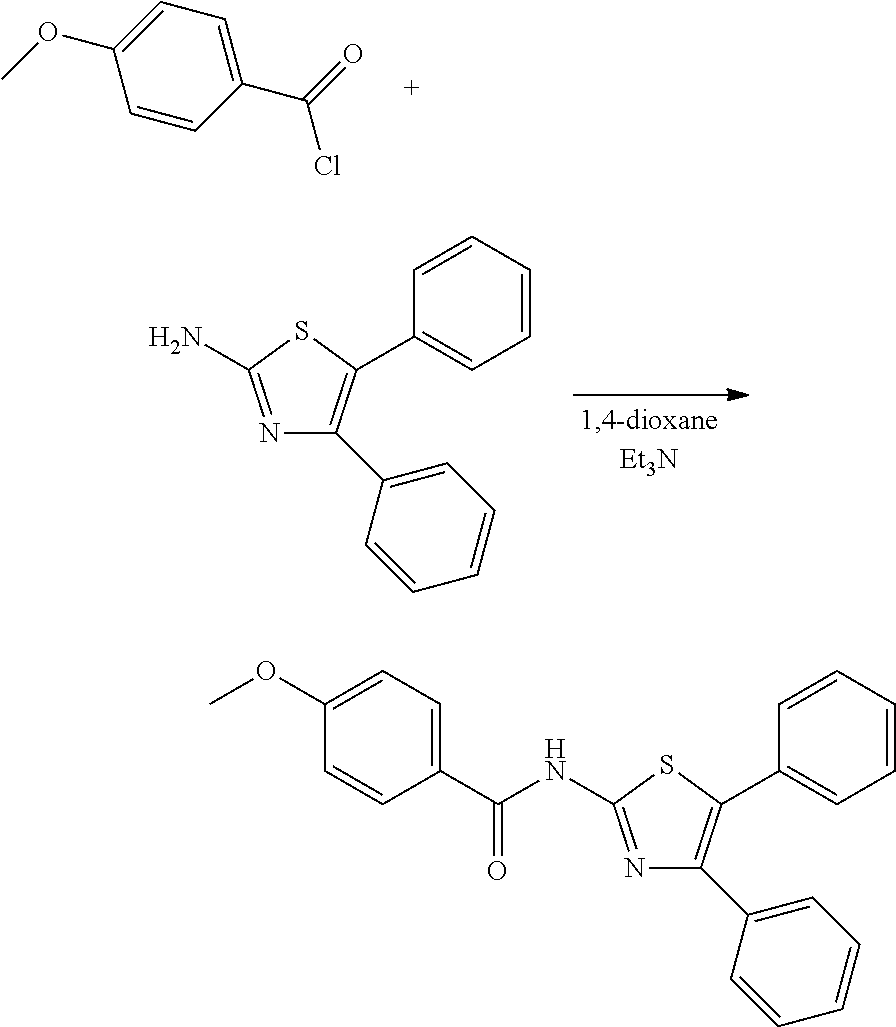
C1=CC(C(Cl)=O)=CC=C1OC.N1=C(N)SC(C2=CC=CC=C2)=C1C1=CC=CC=C1.N1=C(NC(C2=CC=C(OC)C=C2)=O)SC(C2=CC=CC=C2)=C1C1=CC=CC=C1
